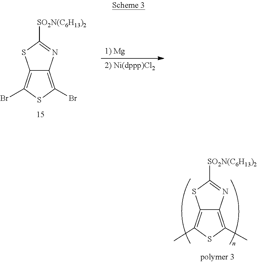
C12=C(Br)SC(Br)=C1SC([SO2N(C6H13)2])=N2.C12=C(C)SC(C)=C1SC([SO2N(C6H13)2])=N2
